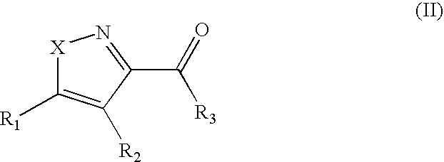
[R1]C1=C([R2])C(C(=O)[R3])=N[X]1
